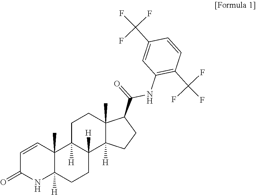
C1=CC2(C)C([H])(NC1=O)CCC1([H])C2([H])CCC2(C)C1([H])CCC2C(=O)NC1=C(C(F)(F)F)C=CC(C(F)(F)F)=C1
